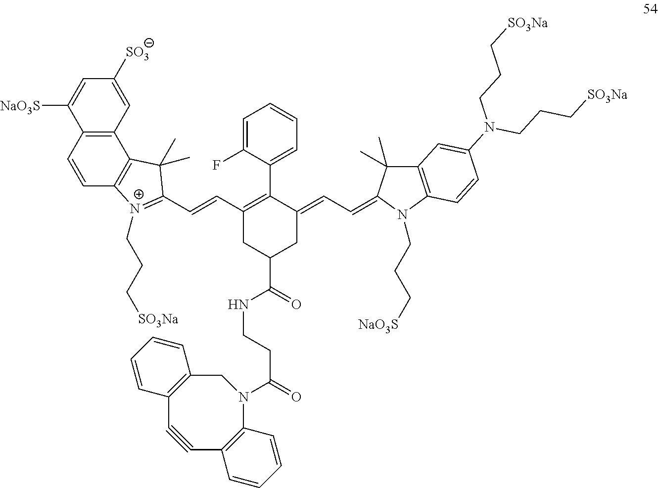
C(=CC1=C(C2=CC=CC=C2F)C(=CC=C2C(C)(C)C3=C(N2CCC[NaO3S])C=CC(N(CCC[SO3Na])CCC[SO3Na])=C3)CC(C(=O)NCCC(=O)N2C3=C(C#CC4=C(C2)C=CC=C4)C=CC=C3)C1)C1=[N+](CCC[SO3Na])C2=C(C3=C(C=C2)C([NaO3S])=CC([SO3])=C3)C1(C)C
